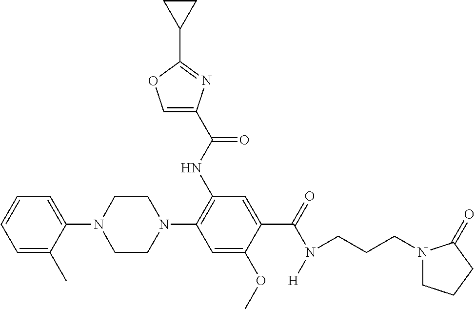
C1=C(C)C(N2CCN(C3=C(NC(C4=COC(C5CC5)=N4)=O)C=C(C(=O)N([H])CCCN4CCCC4=O)C(OC)=C3)CC2)=CC=C1
